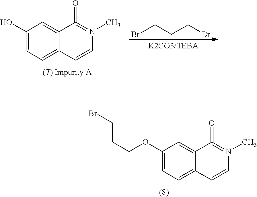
BrCCCBr.C1(O)=CC=C2C(=C1)C(=O)=N(C)C=C2.C1(OCCCBr)=CC=C2C(=C1)C(=O)=N(C)C=C2
